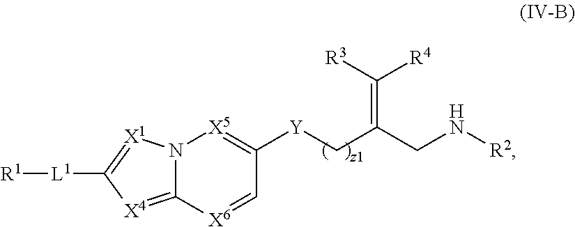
[R1][L1]C1=[X1]N2C(=[X4]1)[X6]=CC([Y]CC(CN[R2])=C([R3])[R4])=[X5]2
